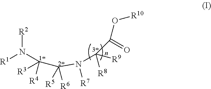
[R2]N(C(C([R5])(N([R7])C(C(O[R10])=O)([R8])[R9])[R6])([R3])[R4])[R1]
